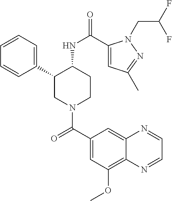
C1(C2CN(C(C3=CC(OC)=C4C(=C3)N=CC=N4)=O)CCC2NC(=O)C2=CC(C)=NN2CC(F)F)=CC=CC=C1
